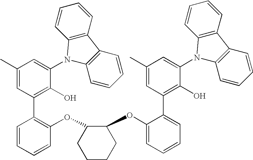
C1(C)=CC(C2=C(OC3CCCCC3OC3=CC=CC=C3C3=C(O)C(N4C5=C(C6=C4C=CC=C6)C=CC=C5)=CC(C)=C3)C=CC=C2)=C(O)C(N2C3=C(C4=C2C=CC=C4)C=CC=C3)=C1
